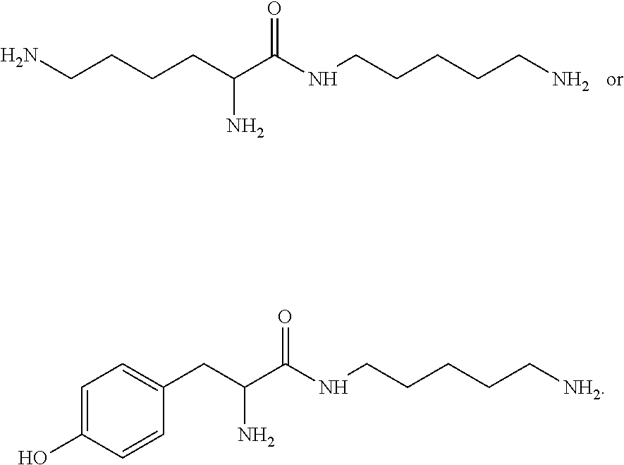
NCCCCC(C(NCCCCCN)=O)N.C1=C(CC(C(NCCCCC[NH2])=O)N)C=CC(O)=C1
